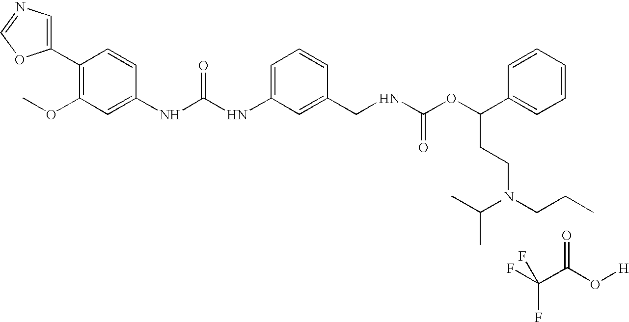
C1(C2=CN=CO2)=C(OC)C=C(NC(NC2=CC=CC(CNC(OC(C3=CC=CC=C3)CCN(CCC)C(C)C)=O)=C2)=O)C=C1.FC(C(O[H])=O)(F)F
